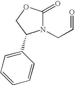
N1(CC=O)C(=O)OCC1C1=CC=CC=C1
